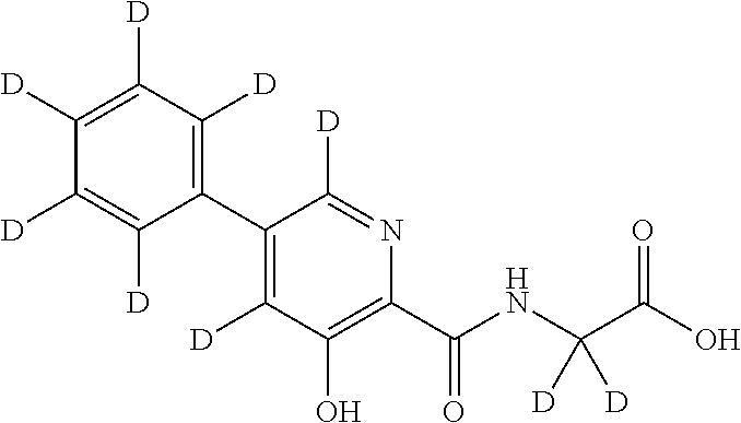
C1(C2=C([D])C([D])=C([D])C([D])=C2[D])=C([D])C(O)=C(C(NC(C(O)=O)([D])[D])=O)N=C1[D]
